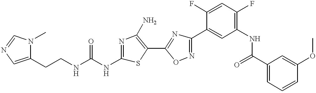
C(CNC(NC1=NC(N)=C(C2=NC(C3=CC(NC(C4=CC=CC(OC)=C4)=O)=C(F)C=C3F)=NO2)S1)=O)C1=CN=CN1C
